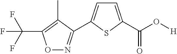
C1=C(C(=O)O[H])SC(C2=NOC(C(F)(F)F)=C2C)=C1
